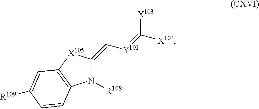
N1([R108])C(=C[Y101]=C([X104])[X103])[X105]C2=C1C=CC([R109])=C2
